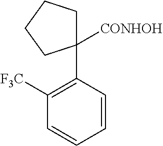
C1([F3C])=C(C2([CONHOH])CCCC2)C=CC=C1
